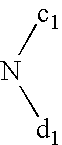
[c1]N[d1]
